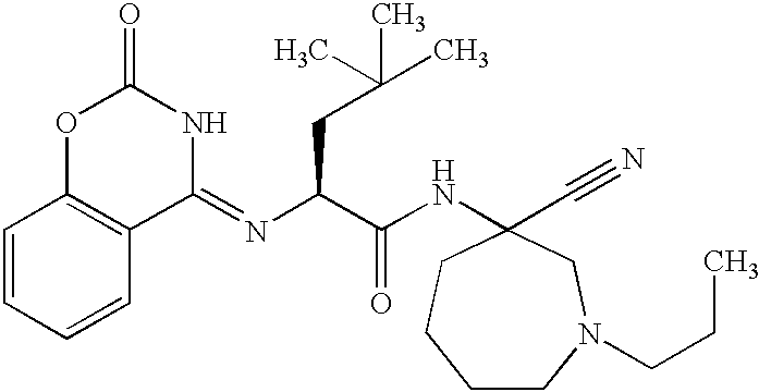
C1=CC=CC2=C1OC(=O)NC2=NC(C(NC1(C#N)CN(CCC)CCCC1)=O)CC(C)(C)C
